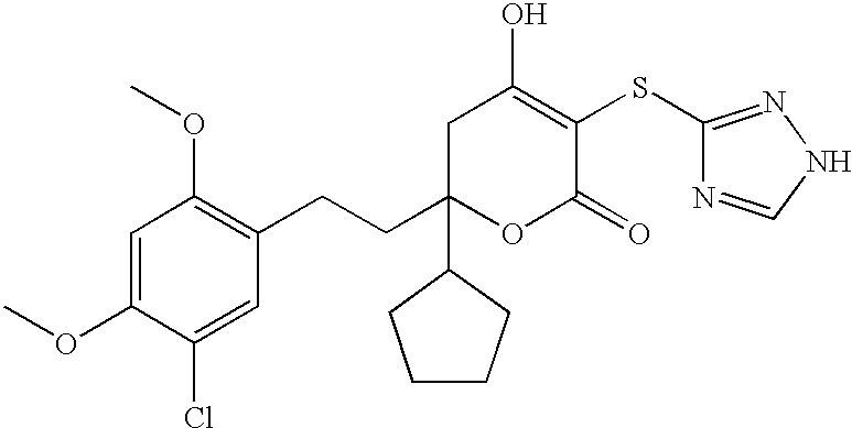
C1C(CCC2=C(OC)C=C(OC)C(Cl)=C2)(C2CCCC2)OC(=O)C(SC2=NNC=N2)=C1O
